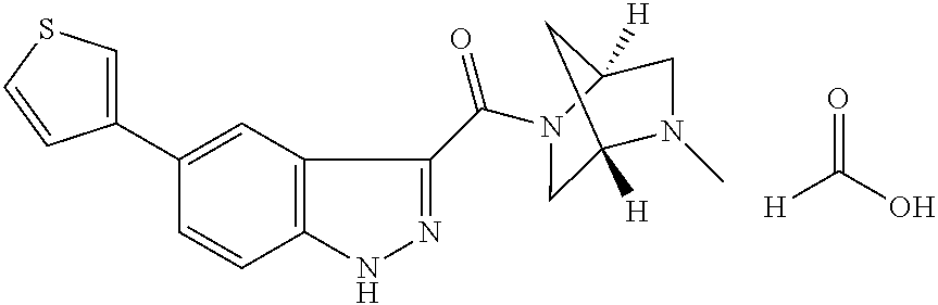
C1(C2=CSC=C2)=CC2=C(C=C1)NN=C2C(=O)N1CC2([H])N(C)CC1([H])C2.[H]C(O)=O
